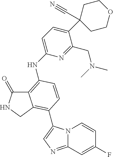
C12=C(NC3=CC=C(C4(C#N)CCOCC4)C(CN(C)C)=N3)C=CC(C3=CN=C4N3C=CC(F)=C4)=C1CNC2=O
